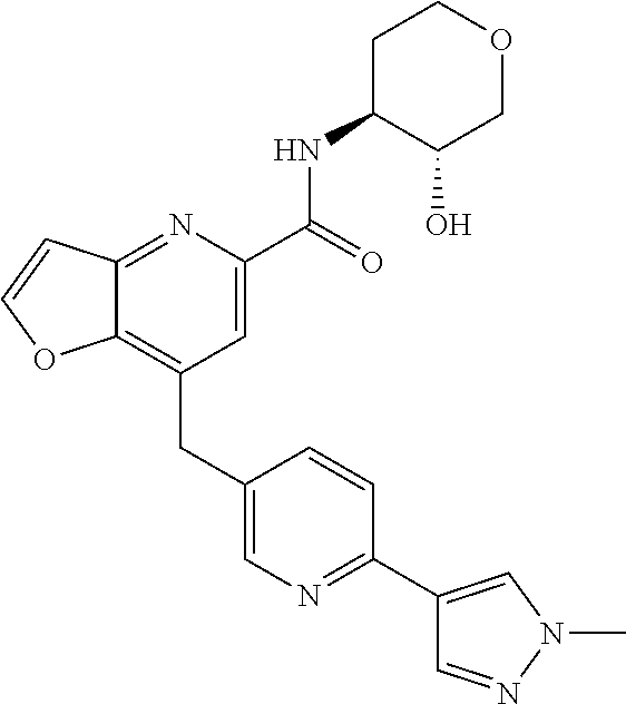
C12=C(CC3=CN=C(C4=CN(C)N=C4)C=C3)C=C(C(NC3C(O)COCC3)=O)N=C1C=CO2
